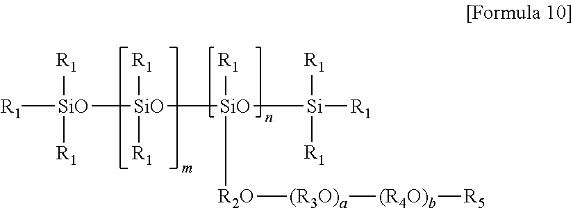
[R1][SiO]([SiO]([SiO]([Si]([R1])([R1])[R1])([R2O][(R3O)a][(R4O)b][R5])[R1])([R1])[R1])([R1])[R1]
